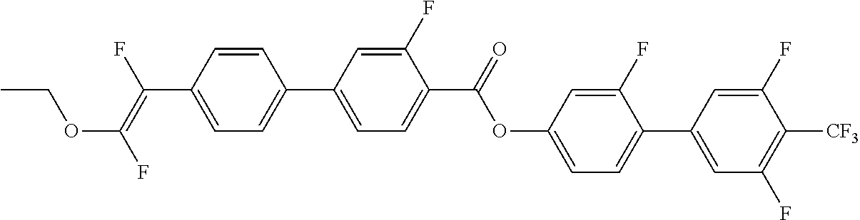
C1=CC(C(=C(F)OCC)F)=CC=C1C1=CC=C(C(OC2=CC=C(C3=CC(F)=C([CF3])C(F)=C3)C(F)=C2)=O)C(F)=C1
